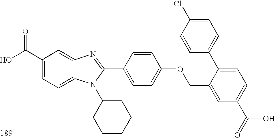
OC(C1=CC=C2C(=C1)N=C(C1=CC=C(OCC3=CC(C(=O)O)=CC=C3C3=CC=C(Cl)C=C3)C=C1)N2C1CCCCC1)=O
